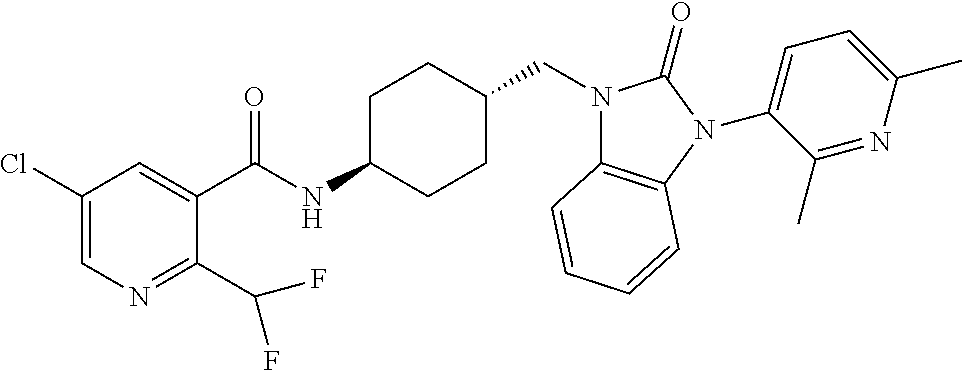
C1(Cl)=CN=C(C(F)F)C(C(NC2CCC(CN3C4=C(N(C5=CC=C(C)N=C5C)C3=O)C=CC=C4)CC2)=O)=C1
